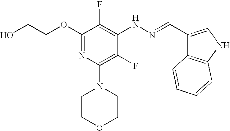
O(C1=NC(N2CCOCC2)=C(F)C(NN=CC2=CNC3=C2C=CC=C3)=C1F)CCO
